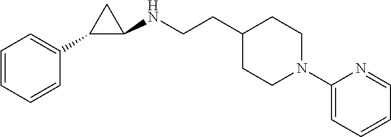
C1(NCCC2CCN(C3=CC=CC=N3)CC2)C(C2=CC=CC=C2)C1
